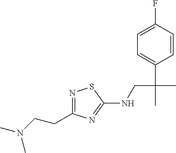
N1=C(CCN(C)C)N=C(NCC(C)(C2=CC=C(F)C=C2)C)S1
